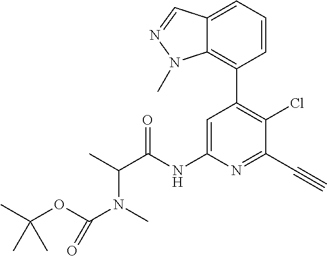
C1(C2=C(Cl)C(C#C)=NC(NC(C(C)N(C)C(OC(C)(C)C)=O)=O)=C2)=C2C(=CC=C1)C=NN2C
